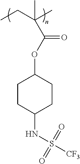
C(C(OC1CCC(NS([CF3])(=O)=O)CC1)=O)(C)(C)CC
